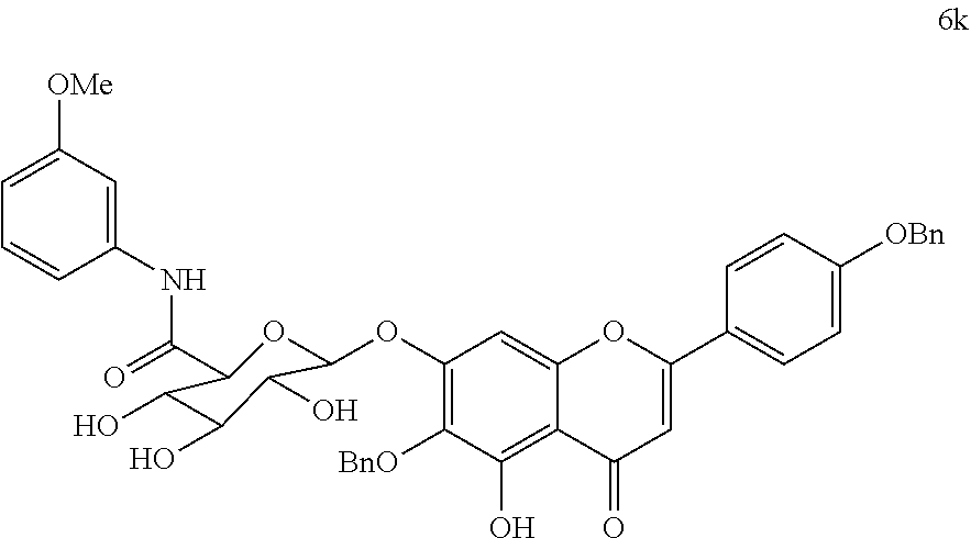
C1(OC2OC(C(=O)NC3=CC([OMe])=CC=C3)C(O)C(O)C2O)=C([BnO])C(O)=C2C(=C1)OC(C1=CC=C([OBn])C=C1)=CC2=O
